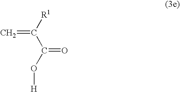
O(C(=O)C([R1])=C)[H]
